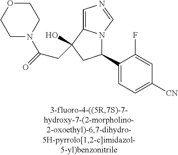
C1(C2=CC=C([CN])C=C2F)N2C(=CN=C2)C(O)(CC(=O)N2CCOCC2)C1
